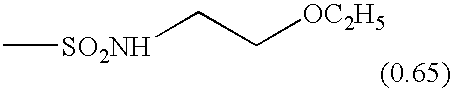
C[SO2NH]CC[OC2H5]
